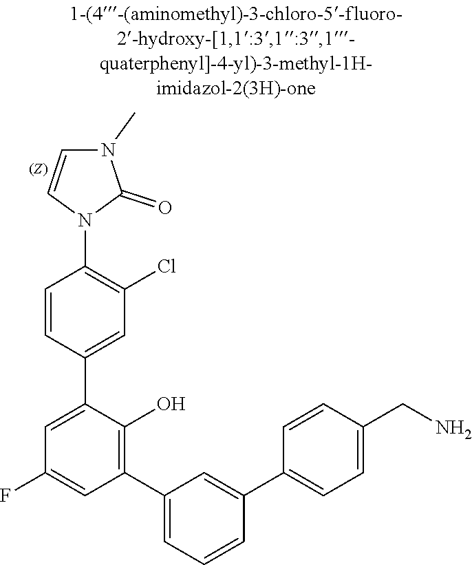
C1(C2=C(O)C(C3=CC(Cl)=C(N4C=CN(C)C4=O)C=C3)=CC(F)=C2)=CC=CC(C2=CC=C(CN)C=C2)=C1
